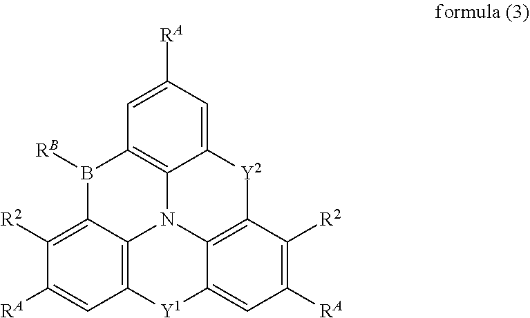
C1=C([RA])C=C2C3=C1B([RB])C1=C([R2])C([RA])=CC4=C1N3C1=C([Y2]2)C([R2])=C([RA])C=C1[Y1]4
